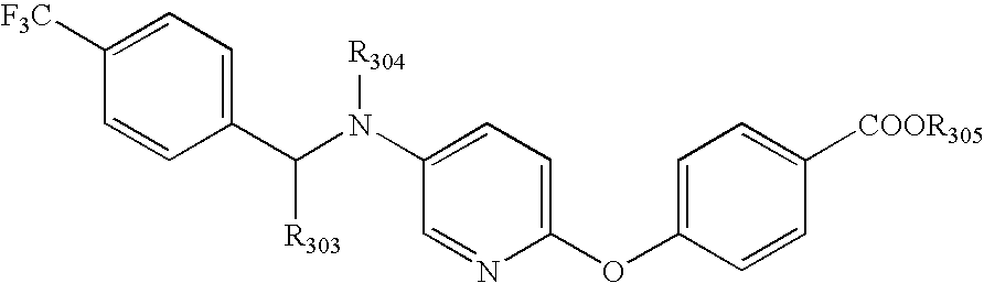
C1(C(N(C2=CC=C(OC3=CC=C([COOR305])C=C3)N=C2)[R304])[R303])=CC=C([F3C])C=C1
